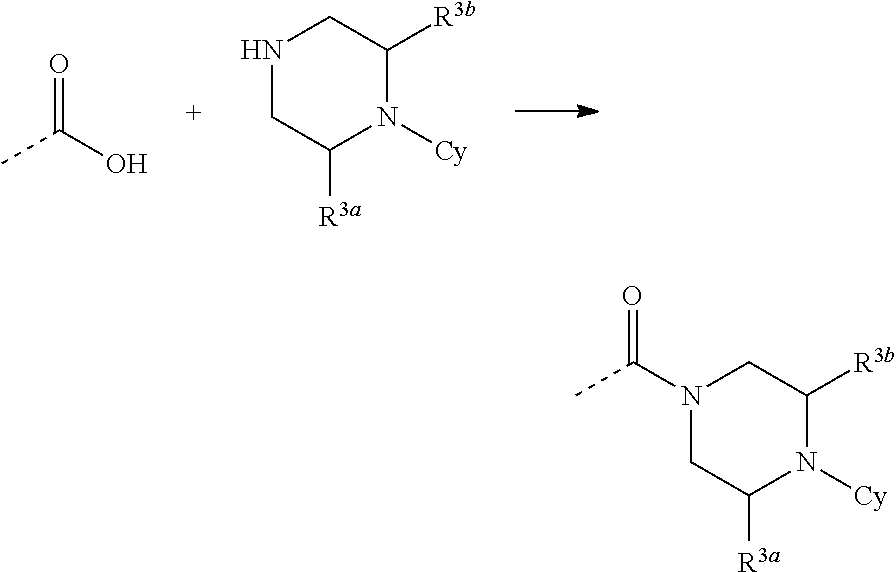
O=C(O)C.N1CC([R3a])N([Cy])C([R3b])C1.N1(C(C)=O)CC([R3a])N([Cy])C([R3b])C1
